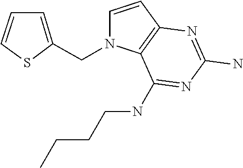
C1=CC2=C(N1CC1=CC=CS1)C(NCCCC)=NC(N)=N2
